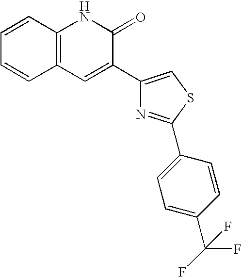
C1=CC2=C(C=C1)NC(=O)C(C1=CSC(C3=CC=C(C(F)(F)F)C=C3)=N1)=C2
